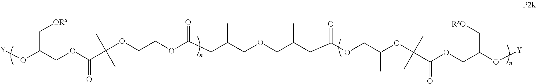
[Y]OC(COC(=O)C(OC(COC(CC(COCC(CC(OCC(OC(C)(C)C(OCC(O[Y])C[RxO])=O)C)=O)C)C)=O)C)(C)C)C[ORx]
